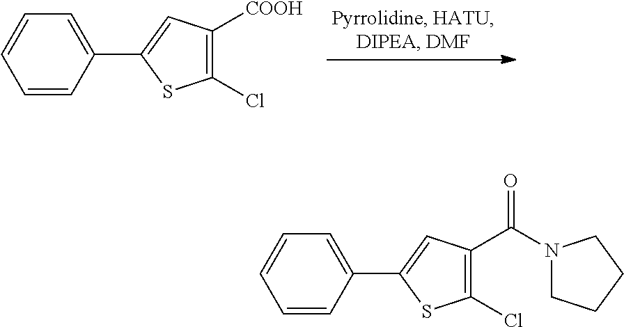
C1=CC(C2=CC([COOH])=C(Cl)S2)=CC=C1.C1=CC(C2=CC(C(N3CCCC3)=O)=C(Cl)S2)=CC=C1
